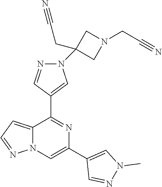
C12=CC=NN1C=C(C1=CN(C)N=C1)N=C2C1=CN(C2(CC#N)CN(CC#N)C2)N=C1
